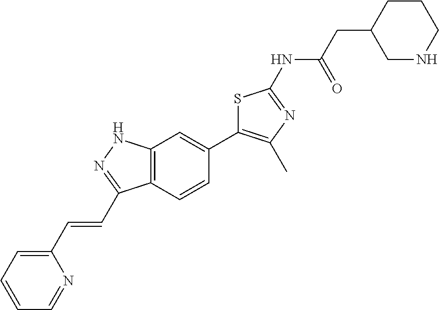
C1CCNCC1CC(=O)NC1=NC(C)=C(C2=CC3=C(C=C2)C(C=CC2=CC=CC=N2)=NN3)S1
